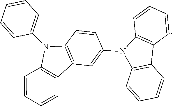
N1(C2=CC=CC=C2)C2=C(C3=C1C=CC=C3)C=C(N1C3=C(C4=C1C=CC=C4)C=CC=C3)C=C2
